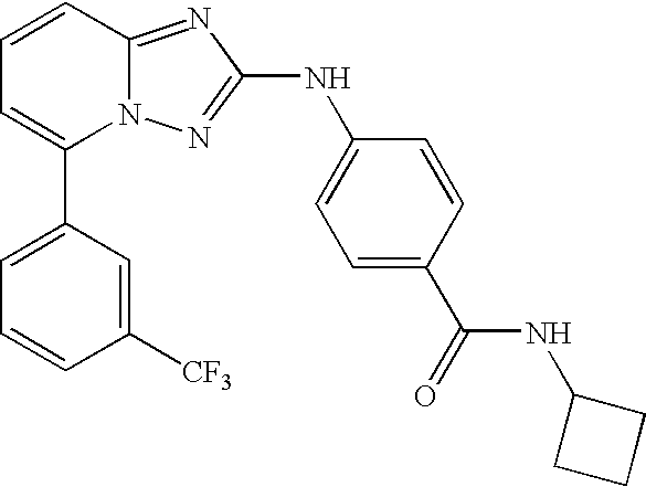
C1(C2=CC=CC3=NC(NC4=CC=C(C(=O)NC5CCC5)C=C4)=NN23)=CC=CC([CF3])=C1
